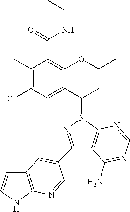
C1(C2=CC3=C(NC=C3)N=C2)=NN(C(C2=CC(Cl)=C(C)C(C(NCC)=O)=C2OCC)C)C2=C1C(N)=NC=N2
